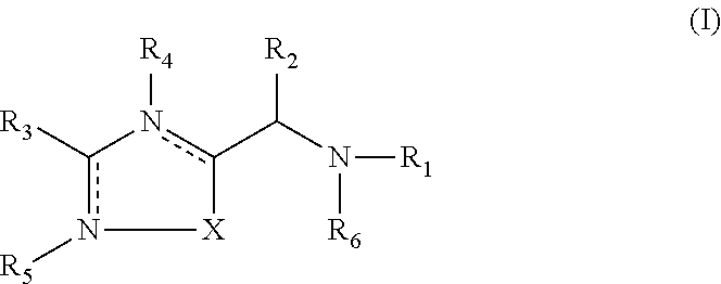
n1([R4])c(C(N([R1])[R6])[R2])[X]n([R5])c-1[R3]
